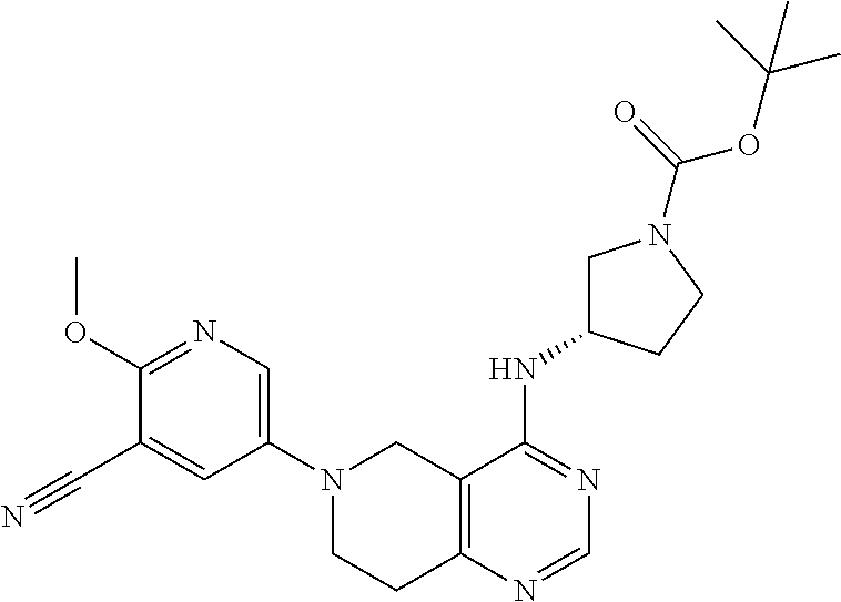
N1(C2=CN=C(OC)C(C#N)=C2)CCC2=C(C1)C(NC1CN(C(OC(C)(C)C)=O)CC1)=NC=N2
